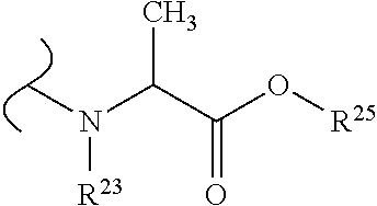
C(C(O[R25])=O)(N(C)[R23])C
